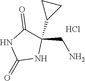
C1(C2CC2)(CN)C(=O)NC(=O)N1.Cl
